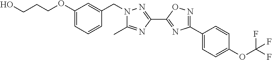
OCCCOC1=CC=CC(CN2C(C)=NC(C3=NC(C4=CC=C(OC(F)(F)F)C=C4)=NO3)=N2)=C1
